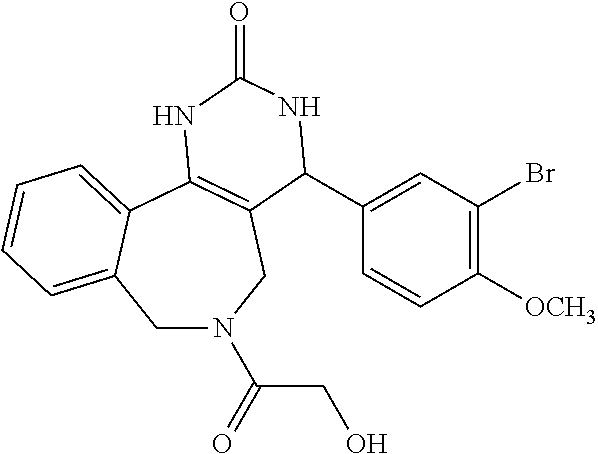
C1N(C(=O)CO)CC2=C(C3=CC=CC=C13)NC(=O)NC2C1=CC(Br)=C([OCH3])C=C1
